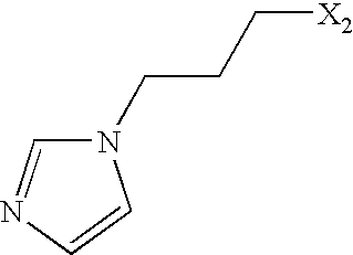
N1(CCC[X2])C=NC=C1
